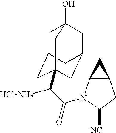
C1C2CC3(C(C(=O)N4C5C(CC4[NC])C5)[HClNH2])CC(CC1(O)C3)C2
